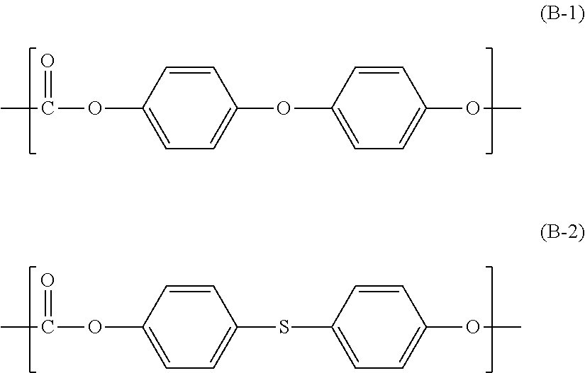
C1=CC(OC2=CC=C(OC(C)=O)C=C2)=CC=C1OC.C1=CC(SC2=CC=C(OC(C)=O)C=C2)=CC=C1OC
